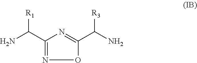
C1(C([R1])N)=NOC(C(N)[R3])=N1
